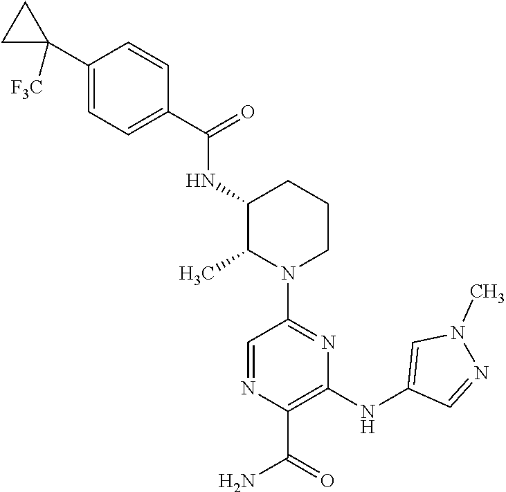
C1=NC(C(=O)N)=C(NC2=CN(C)N=C2)N=C1N1CCCC(NC(=O)C2=CC=C(C3([F3C])CC3)C=C2)C1C
